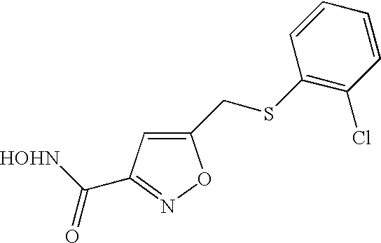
C1(CSC2=C(Cl)C=CC=C2)=CC(C([HOHN])=O)=NO1
